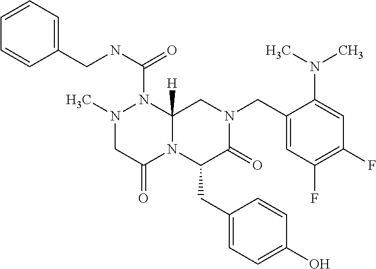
C1=CC=C(CNC(=O)N2N(C)CC(=O)N3C2([H])CN(CC2=CC(F)=C(F)C=C2N(C)C)C(=O)C3CC2=CC=C(O)C=C2)C=C1
